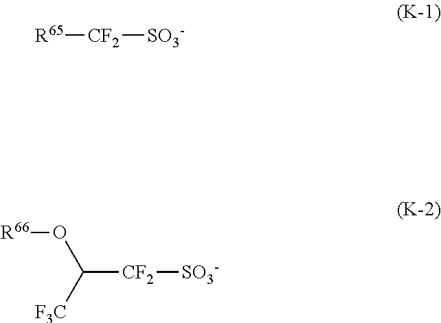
[R65][CF2][SO3-].C([CF2][SO3-])(O[R66])[F3C]
